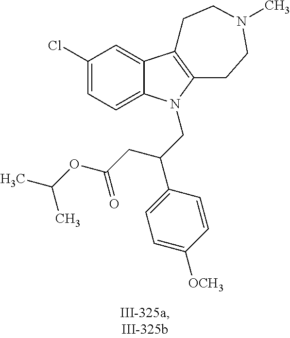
C1(Cl)=CC=C2C(=C1)C1=C(CCN(C)CC1)N2CC(C1=CC=C([OCH3])C=C1)CC(OC(C)C)=O
